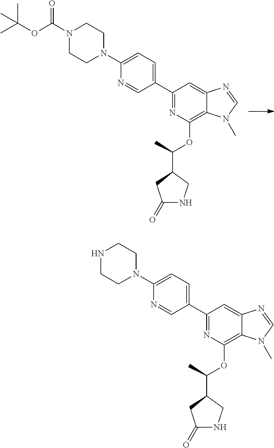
C1(C2=CC=C(N3CCN(C(OC(C)(C)C)=O)CC3)N=C2)=NC(OC(C)C2CC(=O)NC2)=C2C(=C1)N=CN2C.C1(C2=CC=C(N3CCNCC3)N=C2)=NC(OC(C)C2CC(=O)NC2)=C2C(=C1)N=CN2C
